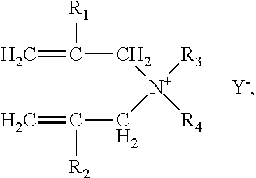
C([N+]([R3])(CC([R2])=C)[R4])C([R1])=C.[Y-]
